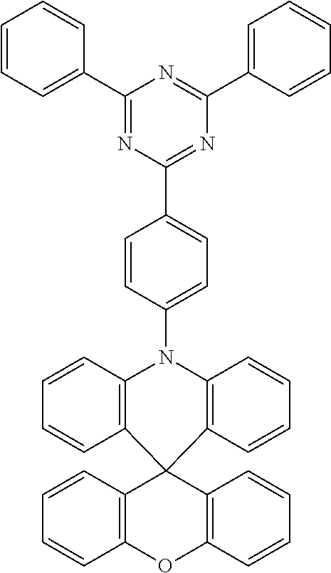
N1=C(C2=CC=CC=C2)N=C(C2=CC=CC=C2)N=C1C1=CC=C(N2C3=C(C4(C5=C2C=CC=C5)C2=C(OC5=C4C=CC=C5)C=CC=C2)C=CC=C3)C=C1
